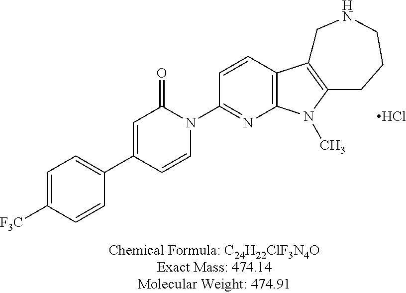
Cl.C1=C([F3C])C=CC(C2=CC(=O)N(C3=NC4=C(C=C3)C3=C(N4C)CCCNC3)C=C2)=C1
